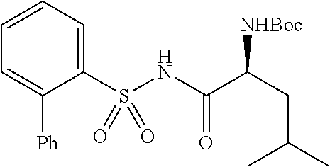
C1=CC=C(S(NC(C(CC(C)C)[NHBoc])=O)(=O)=O)C([Ph])=C1
